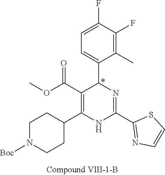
C1(F)=C(C)C(C2N=C(C3=NC=CS3)NC(C3CCN([Boc])CC3)=C2C(OC)=O)=CC=C1F
